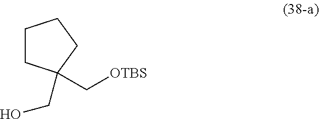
C1CC(CO)(C[OTBS])CC1
